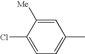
C1=C([Me])C(Cl)=CC=C1C
